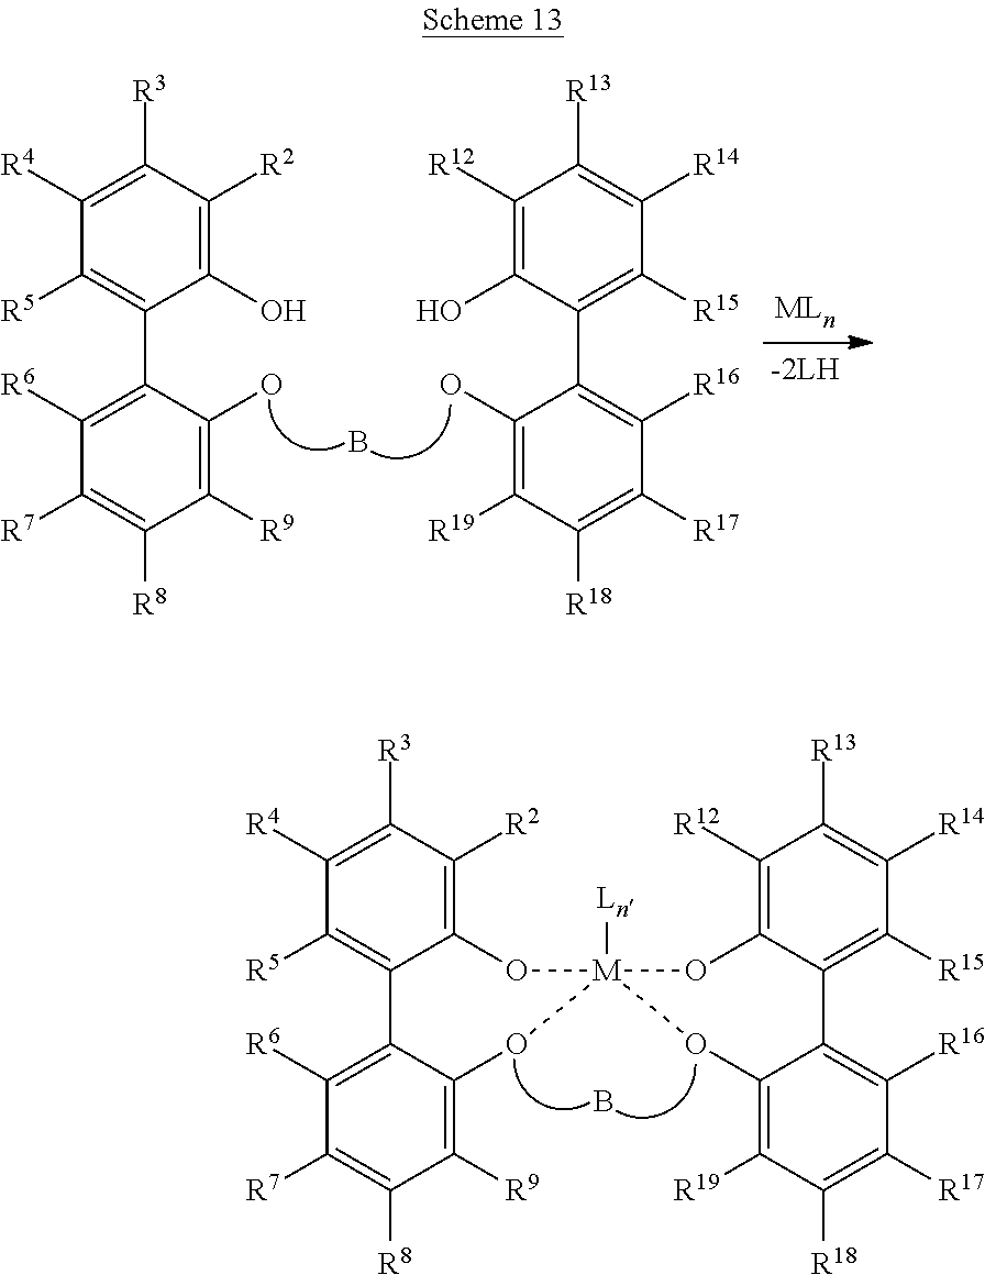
C1(O)=C([R2])C([R3])=C([R4])C([R5])=C1C1=C([R6])C([R7])=C([R8])C([R9])=C1O.C1(O)=C([R12])C([R13])=C([R14])C([R15])=C1C1=C([R16])C([R17])=C([R18])C([R19])=C1O.B.C12=C([R2])C([R3])=C([R4])C([R5])=C1C1=C([R6])C([R7])=C([R8])C([R9])=C1O[M]1([Ln])(O2)OC2=C([R12])C([R13])=C([R14])C([R15])=C2C2=C([R16])C([R17])=C([R18])C([R19])=C2O1.B
